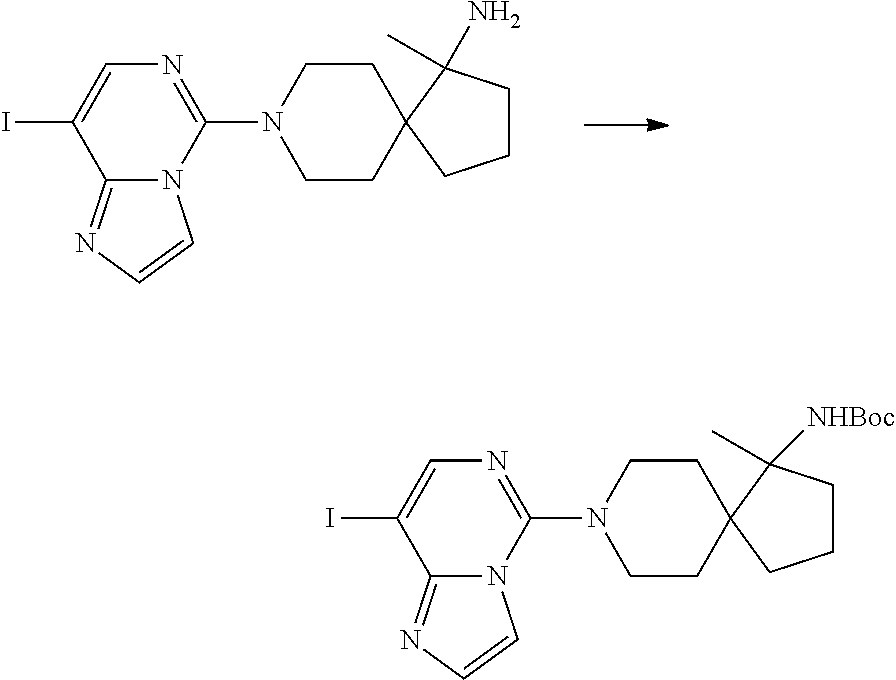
IC1=CN=C(N2CCC3(CC2)CCCC3(N)C)N2C1=NC=C2.IC1=CN=C(N2CCC3(CC2)CCCC3([NHBoc])C)N2C1=NC=C2
